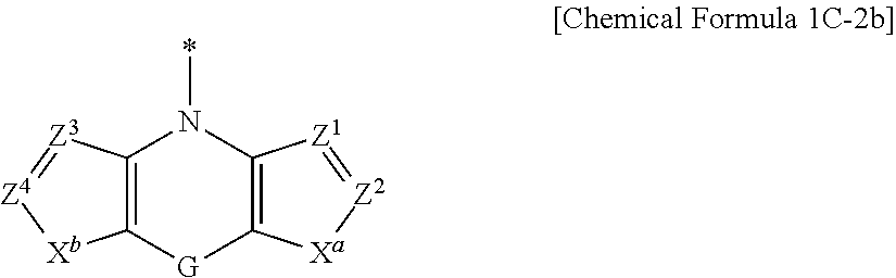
C12=C([G]C3=C(N1*)[Z1]=[Z2][Xa]3)[Xb][Z4]=[Z3]2
